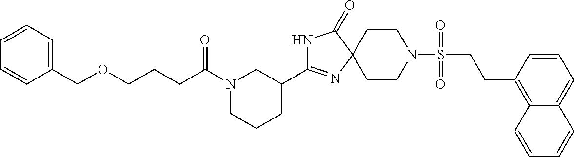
C1CN(S(=O)(=O)CCC2=C3C(=CC=C2)C=CC=C3)CCC12N=C(C1CN(C(CCCOCC3=CC=CC=C3)=O)CCC1)NC2=O
